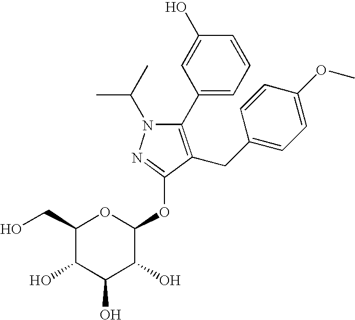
N1(C(C)C)C(C2=CC=CC(O)=C2)=C(CC2=CC=C(OC)C=C2)C(OC2OC(CO)C(O)C(O)C2O)=N1
